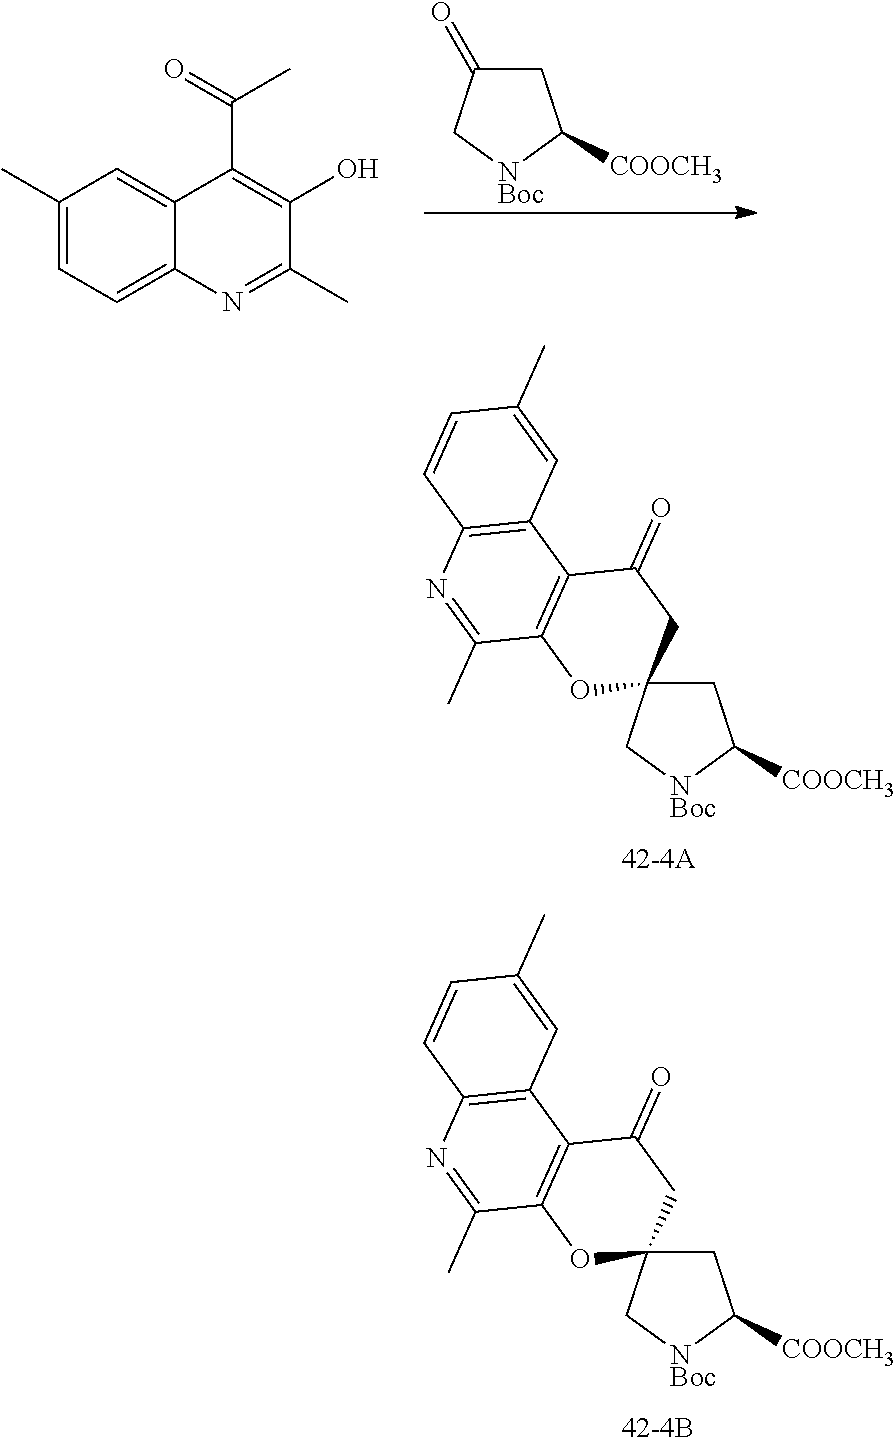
C1C2(C[NBoc]C1[COOCH3])CC(=O)C1=C(O2)C(C)=NC2=C1C=C(C)C=C2.C1C2(C[NBoc]C1[COOCH3])CC(=O)C1=C(O2)C(C)=NC2=C1C=C(C)C=C2.C1C(=O)C[NBoc]C1[COOCH3].C1(C)=CC=C2C(=C1)C(C(=O)C)=C(O)C(C)=N2
